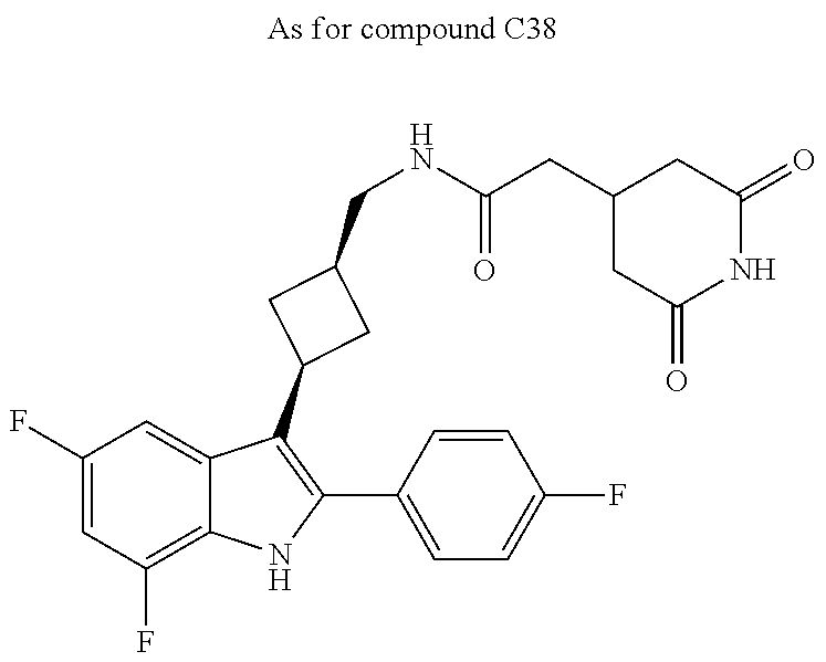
C1(F)=CC(F)=C2C(=C1)C(C1CC(CNC(=O)CC3CC(=O)NC(=O)C3)C1)=C(C1=CC=C(F)C=C1)N2
